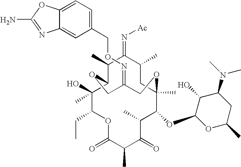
C1(O)(C)C(CC)OC(=O)C(C)C(=O)C(C)C(OC2OC(C)CC(N(C)C)C2O)C2(C)CC(C)C(=N[Ac])C(C)C1OCC(=NOCC1=CC=C3C(=C1)N=C(N)O3)CO2
